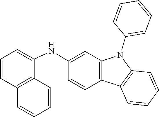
C1=C(NC2=CC3=C(C=C2)C2=C(N3C3=CC=CC=C3)C=CC=C2)C2=C(C=C1)C=CC=C2
